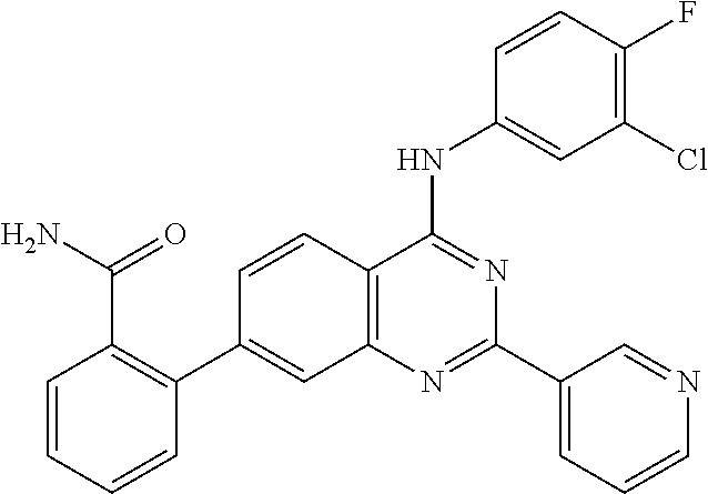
C12=C(N=C(C3=CC=CN=C3)N=C1NC1=CC(Cl)=C(F)C=C1)C=C(C1=C(C(N)=O)C=CC=C1)C=C2
